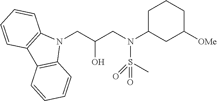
N1(CC(CN(S(=O)(=O)C)C2CC([OMe])CCC2)O)C2=C(C3=C1C=CC=C3)C=CC=C2
